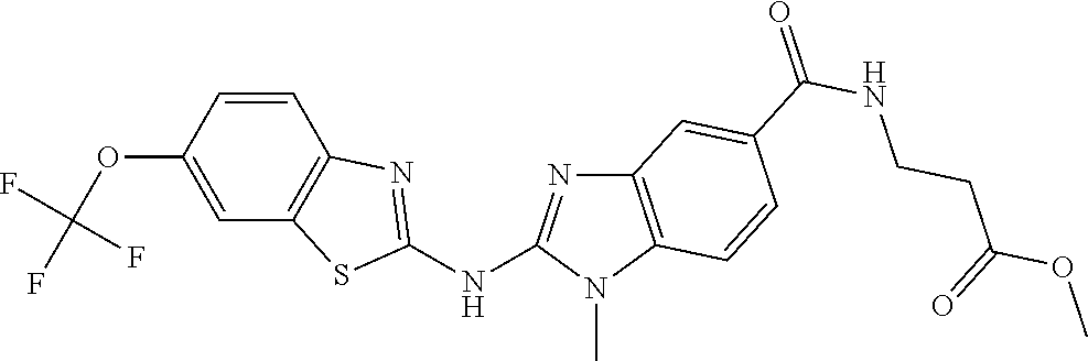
O(C1=CC2=C(C=C1)N=C(NC1=NC3=C(N1C)C=CC(C(NCCC(=O)OC)=O)=C3)S2)C(F)(F)F
